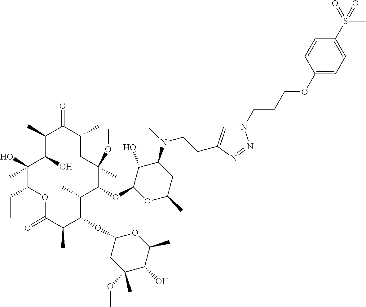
O(C1C(C)C(OC2CC(OC)(C)C(O)C(C)O2)C(C)C(=O)OC(CC)C(O)(C)C(O)C(C)C(=O)C(C)CC1(OC)C)C1C(O)C(N(C)CCC2=CN(CCCOC3=CC=C(S(=O)(C)=O)C=C3)N=N2)CC(C)O1
